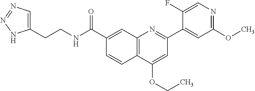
C1(C(NCCC2=CN=NN2)=O)=CC2=C(C=C1)C(OCC)=CC(C1=CC(OC)=NC=C1F)=N2
